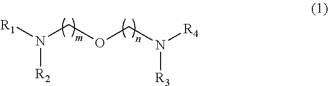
[R1]N(COCN([R4])[R3])[R2]
